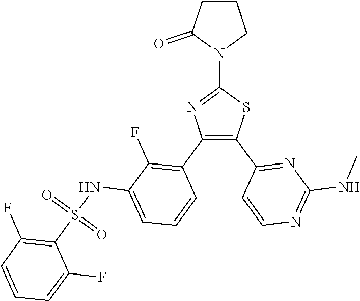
C1(N2CCCC2=O)=NC(C2=C(F)C(NS(C3=C(F)C=CC=C3F)(=O)=O)=CC=C2)=C(C2=NC(NC)=NC=C2)S1
